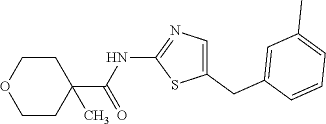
C1(CC2=CC(C)=CC=C2)=CN=C(NC(=O)C2(C)CCOCC2)S1
